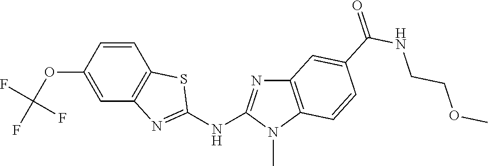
O(C1=CC2=C(C=C1)SC(NC1=NC3=C(N1C)C=CC(C(NCCOC)=O)=C3)=N2)C(F)(F)F
